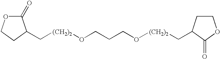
C([(CH2)2]OCCCO[(CH2)2]CC1CCOC1=O)C1C(=O)OCC1
